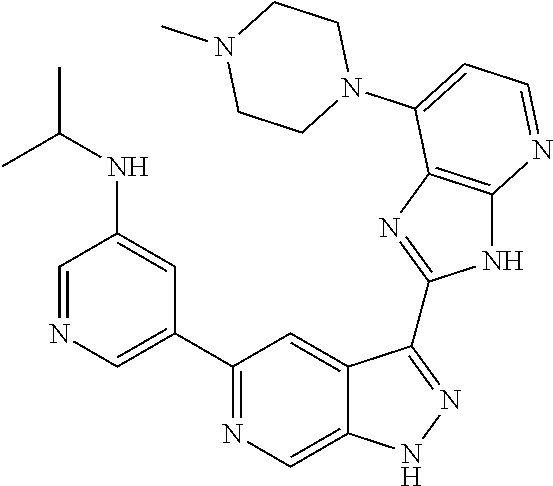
C1=NC=C(C2=NC=C3C(=C2)C(C2=NC4=C(N2)N=CC=C4N2CCN(C)CC2)=NN3)C=C1NC(C)C
